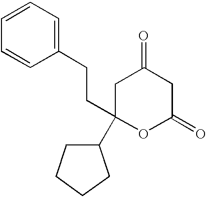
C1=CC=C(CCC2(C3CCCC3)CC(=O)CC(=O)O2)C=C1
